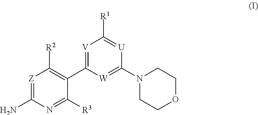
[Z]1=C(N)N=C([R3])C(C2=[V]C([R1])=[U]C(N3CCOCC3)=[W]2)=C1[R2]
